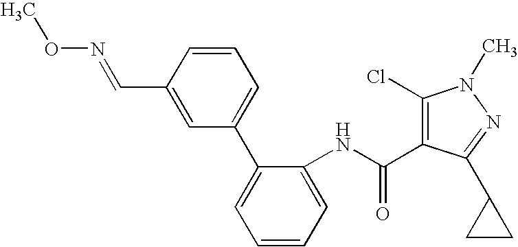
C1=CC(C=NOC)=CC(C2=CC=CC=C2NC(C2=C(Cl)N(C)N=C2C2CC2)=O)=C1
